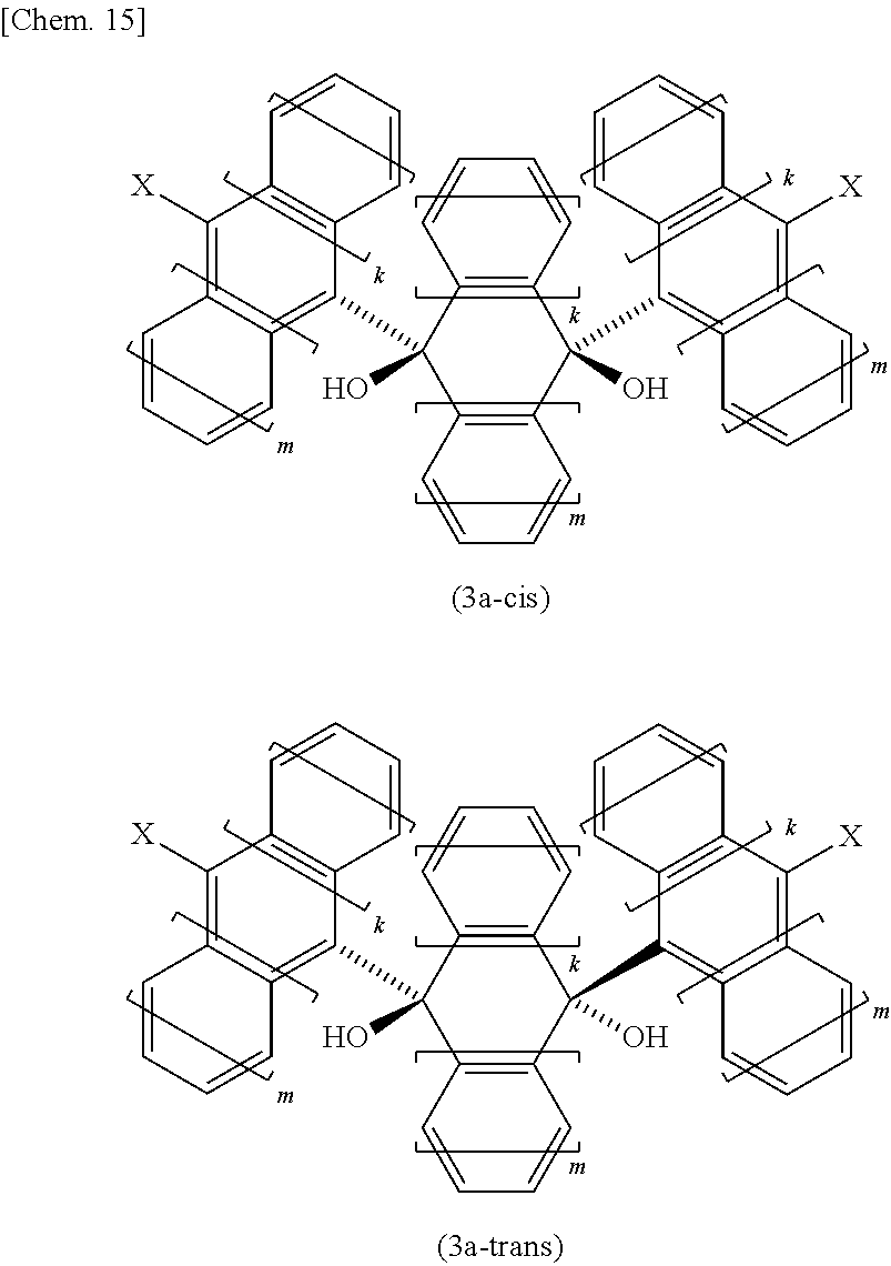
C12=C(C=CC=C1)C(C1=C3C(=C([X])C4=C1C=CC=C4)C=CC=C3)(O)C1=C(C2(C2=C3C(=C([X])C4=C2C=CC=C4)C=CC=C3)O)C=CC=C1.C12=C(C=CC=C1)C(C1=C3C(=C([X])C4=C1C=CC=C4)C=CC=C3)(O)C1=C(C2(C2=C3C(=C([X])C4=C2C=CC=C4)C=CC=C3)O)C=CC=C1
